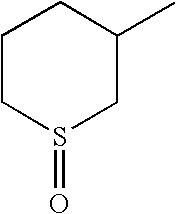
C1CS(=O)CC(C)C1
